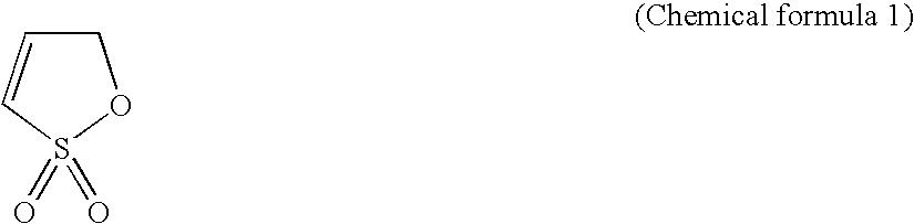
S1(=O)(=O)OCC=C1
